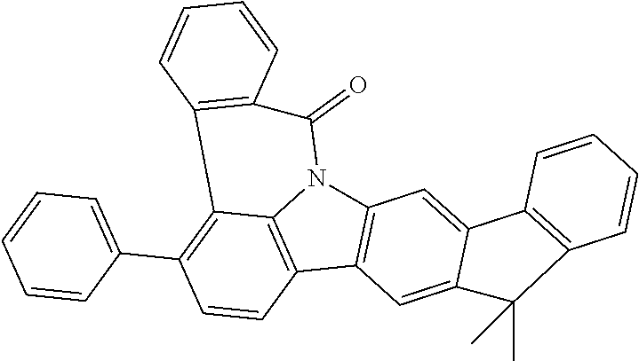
C12=C(C3=C4N1C(=O)C1=C(C4=C(C4=CC=CC=C4)C=C3)C=CC=C1)C=C1C(=C2)C2=C(C=CC=C2)C1(C)C
